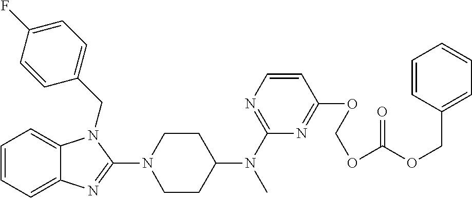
C1=CC=C2C(=C1)N(CC1=CC=C(F)C=C1)C(N1CCC(N(C3=NC=CC(OCOC(=O)OCC4=CC=CC=C4)=N3)C)CC1)=N2
